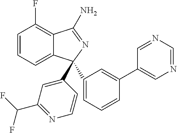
C1=CC=C2C(=C1F)C(N)=NC2(C1=CC(C(F)F)=NC=C1)C1=CC=CC(C2=CN=CN=C2)=C1
